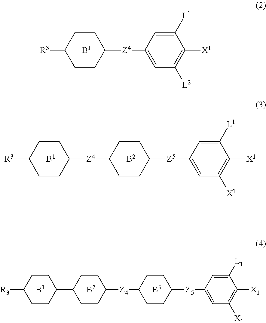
C1CC([R3])CCC1[Z4]C1=CC([L2])=C([X1])C([L1])=C1.[B1].C1CC([R3])CCC1[Z4]C1CCC([Z5]C2=CC([X1])=C([X1])C([L1])=C2)CC1.[B2].[B1].C1CC(C2CCC([R3])CC2)CCC1[Z4]C1CCC([Z5]C2=CC([X1])=C([X1])C([L1])=C2)CC1.[B3].[B2].[B1]
